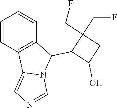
C1=CC2=C(C=C1)C(C1C(O)CC1(CF)CF)N1C2=CN=C1
